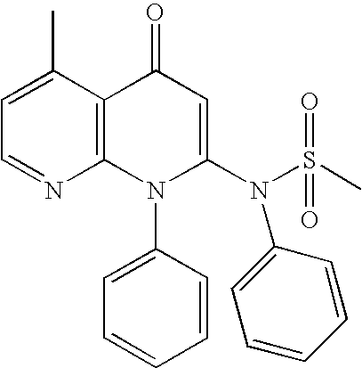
C1=NC2=C(C(C)=C1)C(=O)C=C(N(S(C)(=O)=O)C1=CC=CC=C1)N2C1=CC=CC=C1
